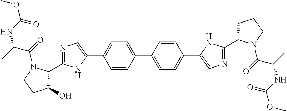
C1=CC(C2=CC=C(C3=CN=C(C4CCCN4C(=O)C(C)NC(OC)=O)N3)C=C2)=CC=C1C1=CN=C(C2C(O)CCN2C(=O)C(C)NC(OC)=O)N1
